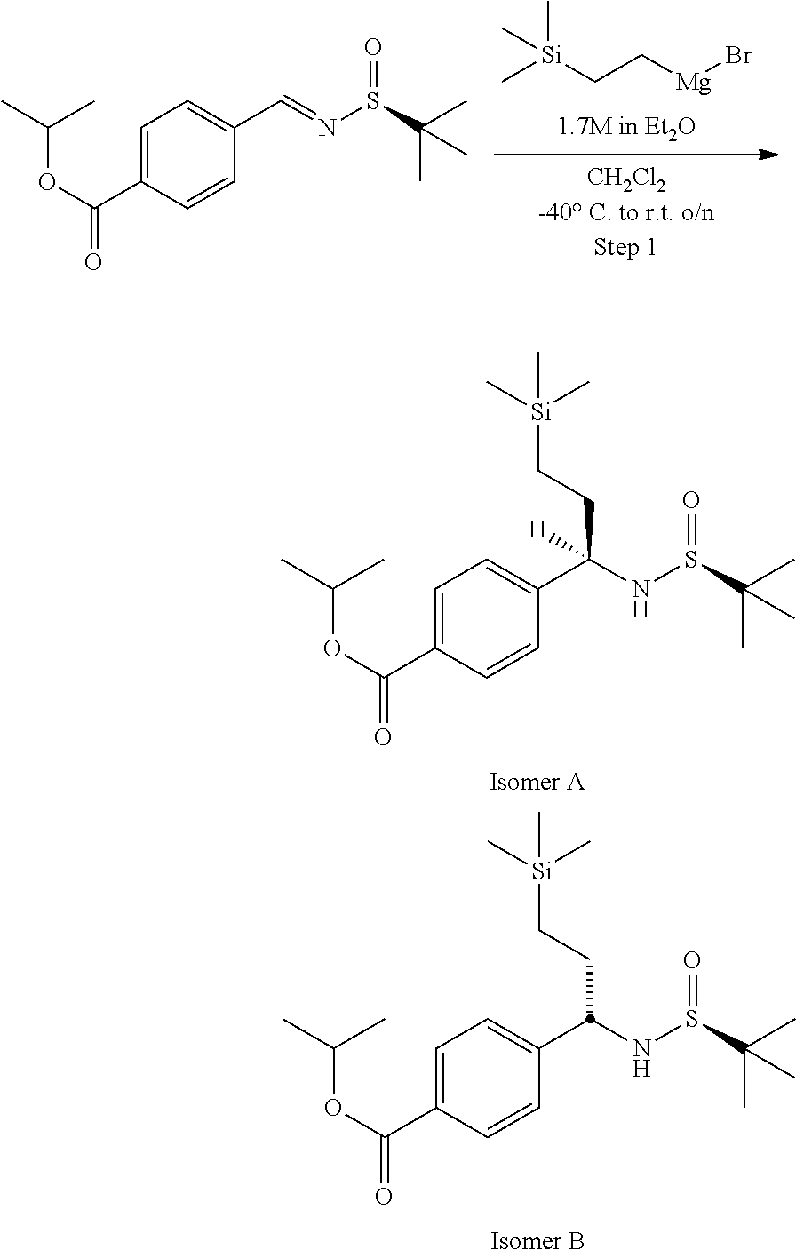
C[Si](CC[Mg]Br)(C)C.C1=C(C(OC(C)C)=O)C=CC(C=NS(C(C)(C)C)=O)=C1.C1=C(C(OC(C)C)=O)C=CC(C(NS(C(C)(C)C)=O)(CC[Si](C)(C)C)[H])=C1.C1=C(C(OC(C)C)=O)C=CC(C(NS(C(C)(C)C)=O)CC[Si](C)(C)C)=C1
